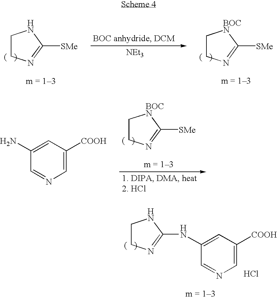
C1=NC=C([COOH])C=C1NC1=NCCN1.Cl.C1CN=C([SMe])N1.[NEt3].C1CN=C([SMe])[BOCN]1.C1CN=C([SMe])[BOCN]1.C1=NC=C([COOH])C=C1N
